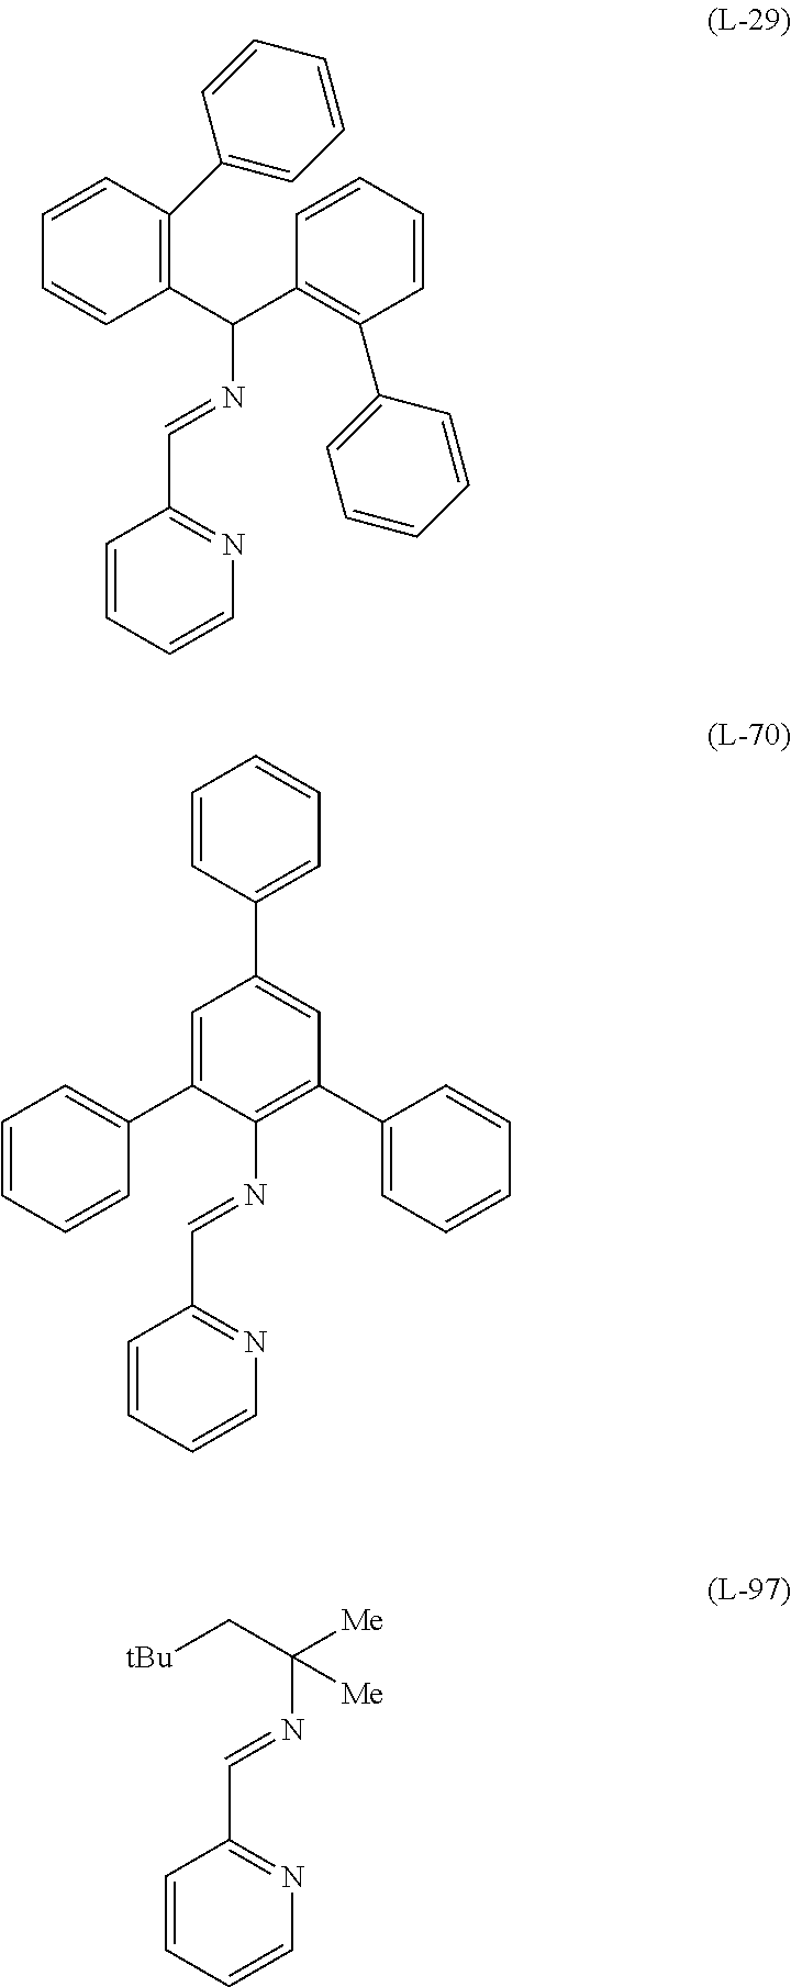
C1(C(N=CC2=NC=CC=C2)C2=C(C3=CC=CC=C3)C=CC=C2)=C(C2=CC=CC=C2)C=CC=C1.C1=C(C2=CC=CC=C2)C(N=CC2=NC=CC=C2)=C(C2=CC=CC=C2)C=C1C1=CC=CC=C1.C1=CC=CN=C1C=NC(C[tBu])([Me])[Me]
